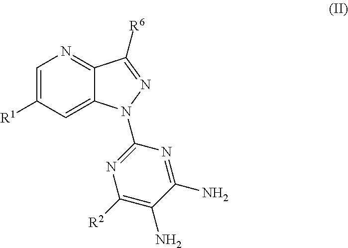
C1=C([R1])C=C2C(=N1)C([R6])=NN2C1=NC([R2])=C(N)C(N)=N1
